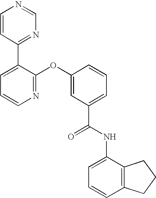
N1=C(OC2=CC(C(NC3=CC=CC4=C3CCC4)=O)=CC=C2)C(C2=NC=NC=C2)=CC=C1
